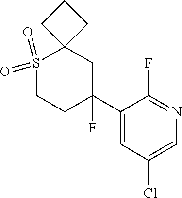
S1(=O)(=O)CCC(F)(C2=CC(Cl)=CN=C2F)CC12CCC2
